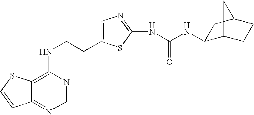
C(CNC1=C2C(=NC=N1)C=CS2)C1=CN=C(NC(=O)NC2C3CCC(C2)C3)S1
